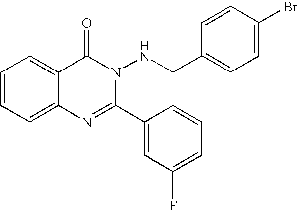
C1=CC=C2C(=C1)C(=O)N(NCC1=CC=C(Br)C=C1)C(C1=CC(F)=CC=C1)=N2
